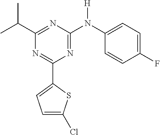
C1(C2=CC=C(Cl)S2)=NC(C(C)C)=NC(N(C2=CC=C(F)C=C2)[H])=N1
